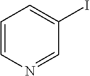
C1=CN=CC(I)=C1
